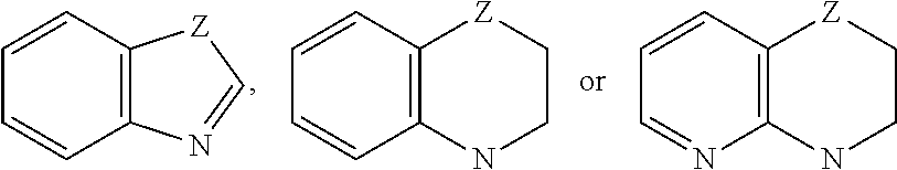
C12=C(C=CC=C1)[Z]C=N2.C12=C(C=CC=C1)[Z]CCN2.C12=C(C=CC=N1)[Z]CCN2
